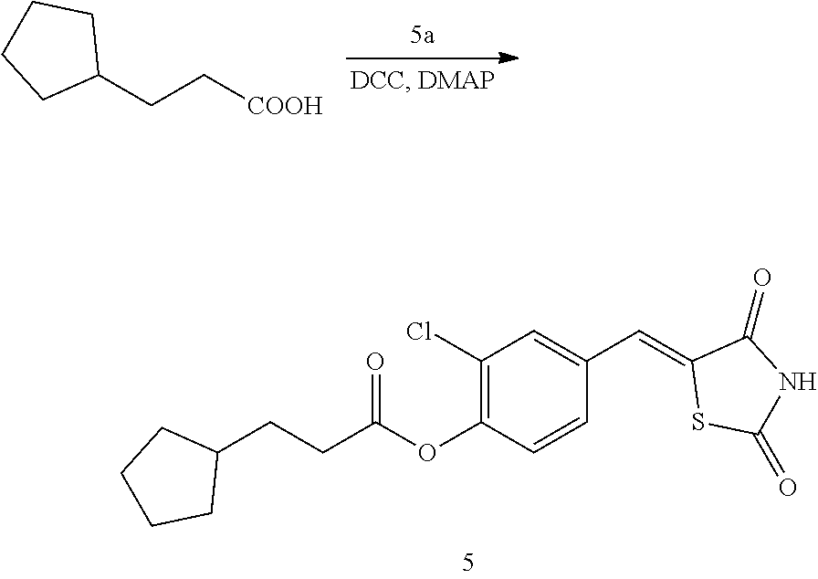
C(C[COOH])C1CCCC1.C1(Cl)=C(OC(CCC2CCCC2)=O)C=CC(C=C2SC(=O)NC2=O)=C1
